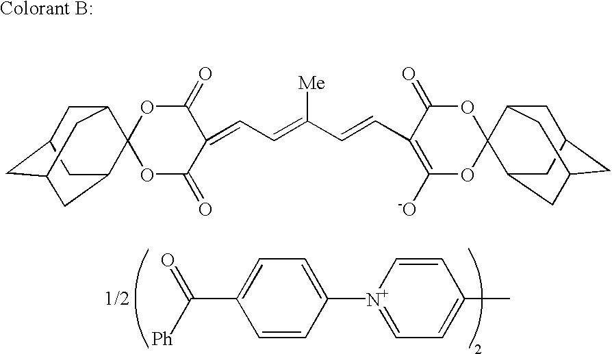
C1([N+]2=CC=C(C)C=C2)=CC=C(C([Ph])=O)C=C1.O1C(=O)C(=CC=C(C=CC2=C([-O])OC3(OC2=O)C2CC4CC(CC3C4)C2)[Me])C(=O)OC12C1CC3CC(CC2C3)C1
